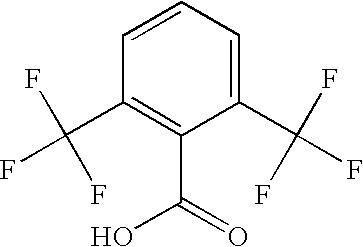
C1(C(F)(F)F)=CC=CC(C(F)(F)F)=C1C(=O)O
